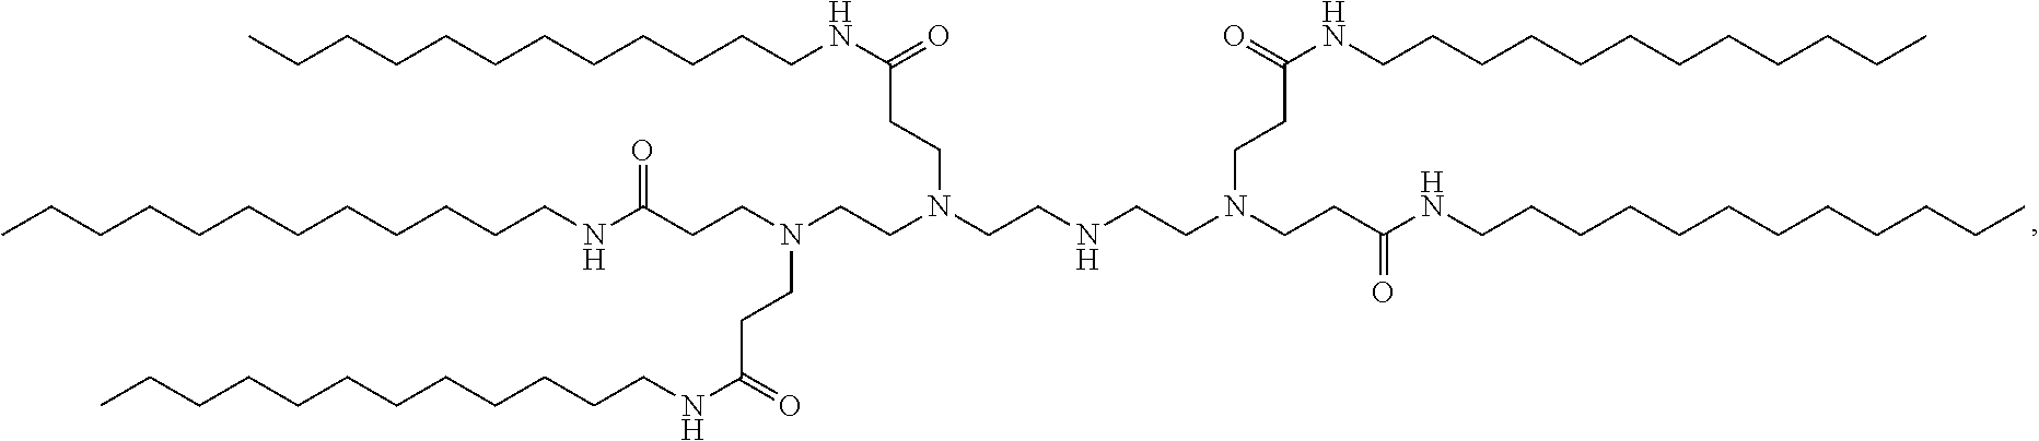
CCCCCCCCCCCCNC(CCN(CCN(CCNCCN(CCC(=O)NCCCCCCCCCCCC)CCC(=O)NCCCCCCCCCCCC)CCC(NCCCCCCCCCCCC)=O)CCC(NCCCCCCCCCCCC)=O)=O
